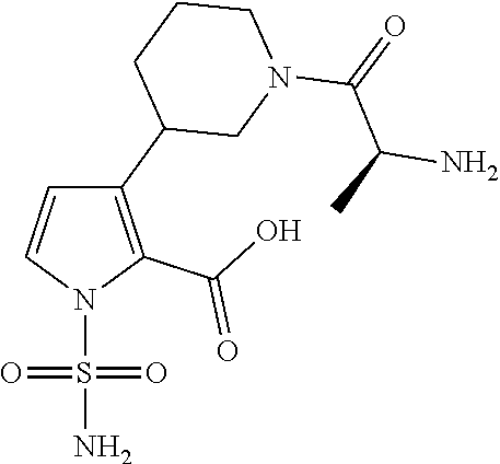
C1(C2CN(C(C(N)C)=O)CCC2)=C(C(O)=O)N(S(N)(=O)=O)C=C1
